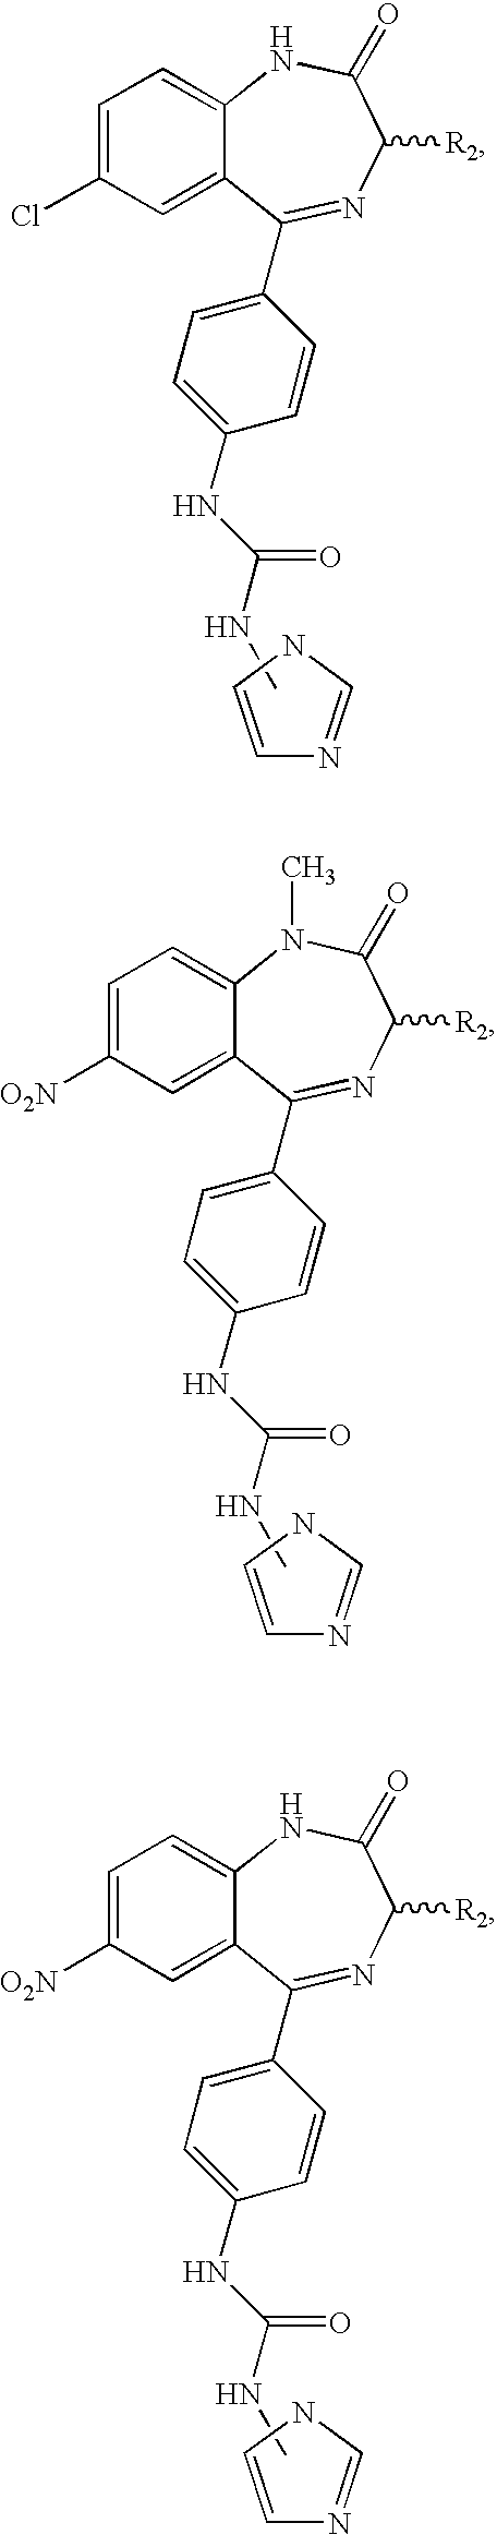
C1=CNC=N1.C1=C(Cl)C=C2C(=C1)NC(=O)C([R2])N=C2C1=CC=C(NC(=O)NC)C=C1.C1=CNC=N1.C1=C([O2N])C=C2C(=C1)N(C)C(=O)C([R2])N=C2C1=CC=C(NC(=O)NC)C=C1.C1=CNC=N1.C1=C([O2N])C=C2C(=C1)NC(=O)C([R2])N=C2C1=CC=C(NC(=O)NC)C=C1
